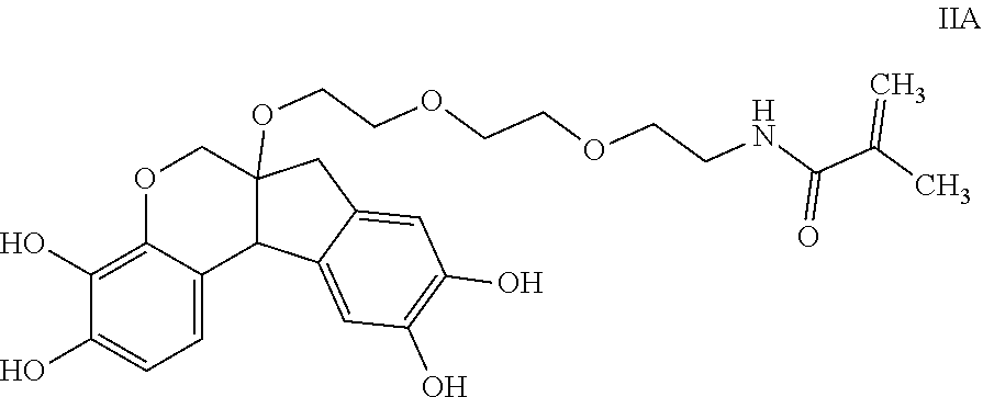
C1(O)=C2C(=CC=C1O)C1C(OCCOCCOCCNC(C(C)=C)=O)(CO2)CC2=CC(O)=C(O)C=C12
